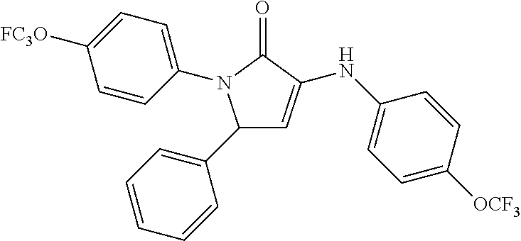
C1([FC3O])=CC=C(N2C(=O)C(NC3=CC=C([OCF3])C=C3)=CC2C2=CC=CC=C2)C=C1
